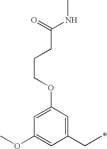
C1(CC)=CC(OCCCC(NC)=O)=CC(OC)=C1
